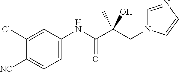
C1(Cl)=CC(NC(C(CN2C=NC=C2)(C)O)=O)=CC=C1[NC]
